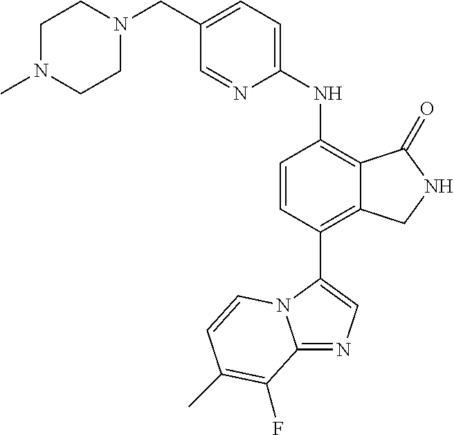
C1(CN2CCN(C)CC2)=CC=C(NC2=C3C(=C(C4=CN=C5N4C=CC(C)=C5F)C=C2)CNC3=O)N=C1
